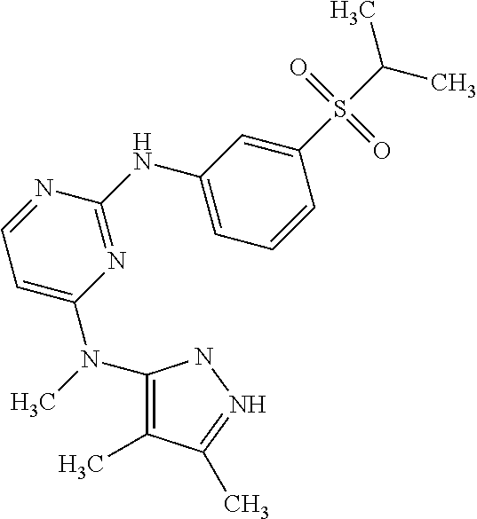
CN(C1=C(C)C(C)=NN1)C1=CC=NC(NC2=CC=CC(S(=O)(=O)C(C)C)=C2)=N1
